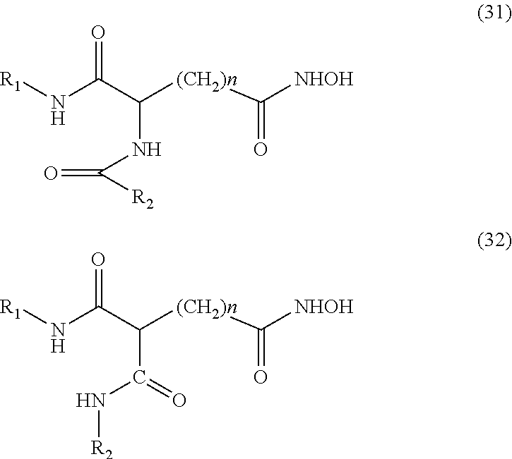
[R1]NC(C(NC([R2])=O)[(CH2)n]C([NHOH])=O)=O.[R1]NC(C(C(N[R2])=O)[(CH2)n]C([NHOH])=O)=O
